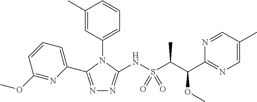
N1=C(C2=CC=CC(OC)=N2)N(C2=CC=CC(C)=C2)C(NS(C(C(C2=NC=C(C)C=N2)OC)C)(=O)=O)=N1
